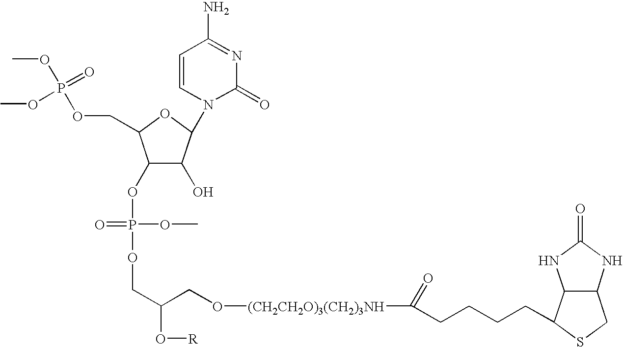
C1(OP(OCC(O[R])CO[(CH2CH2O)3(CH2)3NH]C(CCCCC2C3C(CS2)NC(=O)N3)=O)(OC)=O)C(O)C(N2C=CC(N)=NC2=O)OC1COP(OC)(=O)OC
